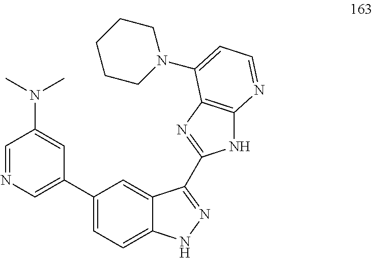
C1=NC=C(C2=CC=C3C(=C2)C(C2=NC4=C(N2)N=CC=C4N2CCCCC2)=NN3)C=C1N(C)C
